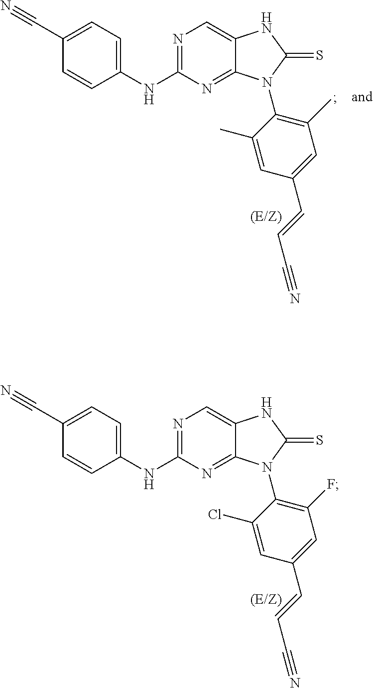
C1(C#N)=CC=C(NC2=NC=C3C(=N2)N(C2=C(F)C=C(C=CC#N)C=C2Cl)C(=S)N3)C=C1.C1(C#N)=CC=C(NC2=NC=C3C(=N2)N(C2=C(C)C=C(C=CC#N)C=C2C)C(=S)N3)C=C1
